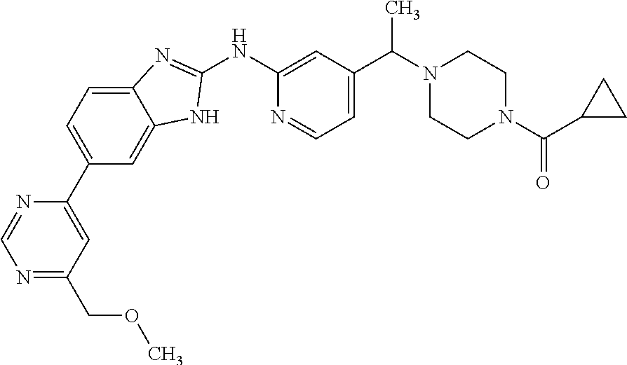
C12=CC=C(C3=CC(COC)=NC=N3)C=C1NC(NC1=CC(C(N3CCN(C(=O)C4CC4)CC3)C)=CC=N1)=N2
